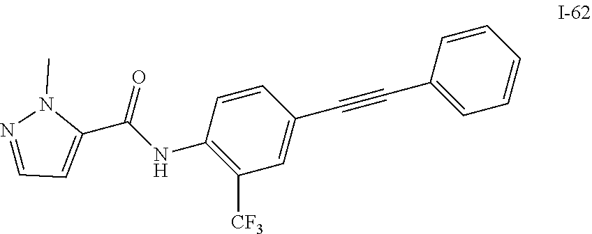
C1(C(NC2=C([CF3])C=C(C#CC3=CC=CC=C3)C=C2)=O)=CC=NN1C
